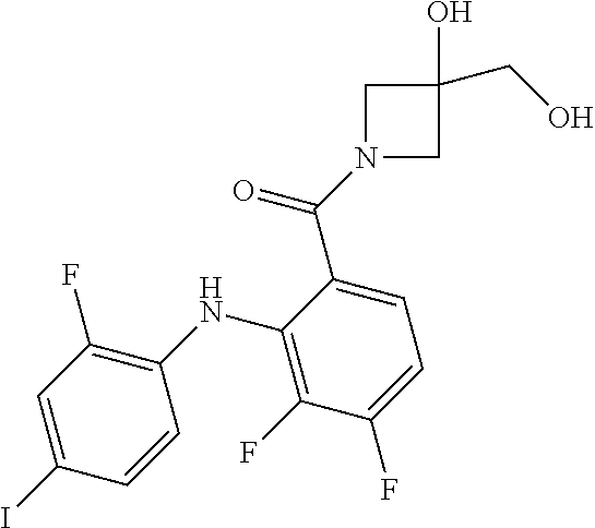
C1N(C(=O)C2=CC=C(F)C(F)=C2NC2=C(F)C=C(I)C=C2)CC1(O)CO
